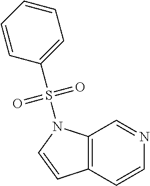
C12=C(N(S(=O)(=O)C3=CC=CC=C3)C=C1)C=NC=C2
